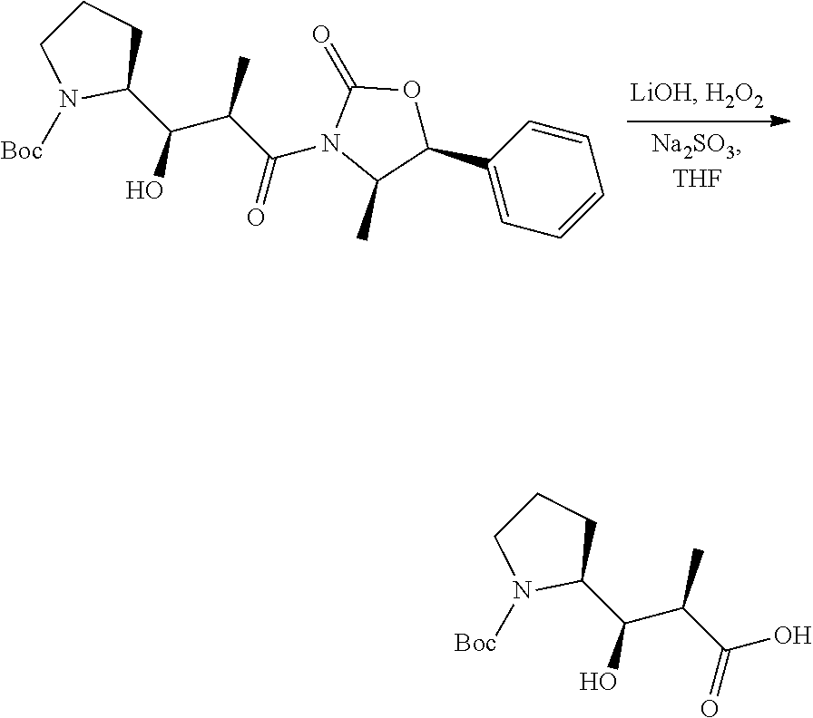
C1(C(O)C(C(N2C(C)C(C3=CC=CC=C3)OC2=O)=O)C)CCCN1[Boc].C1(C(O)C(C(O)=O)C)CCCN1[Boc]
